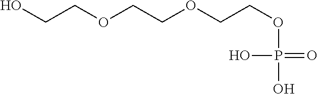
OCCOCCOCCOP(O)(=O)O
